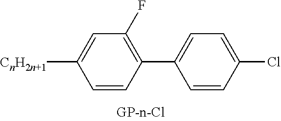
C1(F)=C(C2=CC=C(Cl)C=C2)C=CC([CnH2n+1])=C1
